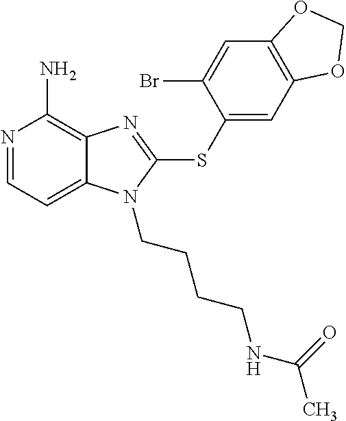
N1=CC=C2C(=C1N)N=C(SC1=CC3=C(C=C1Br)OCO3)N2CCCCNC(C)=O
